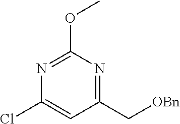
C1(Cl)=CC(C[OBn])=NC(OC)=N1
